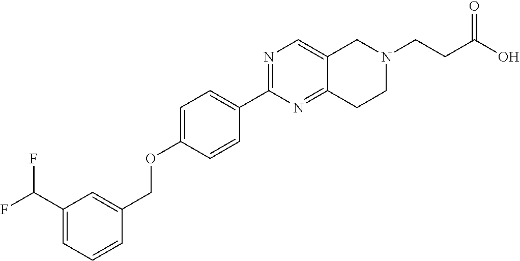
FC(F)C1=CC=CC(COC2=CC=C(C3=NC=C4C(=N3)CCN(CCC(=O)O)C4)C=C2)=C1
